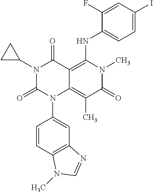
C12=C(C=CC(N3C4=C(C)C(=O)N(C)C(NC5=CC=C(I)C=C5F)=C4C(=O)N(C4CC4)C3=O)=C1)N(C)C=N2
